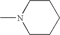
CN1CCCCC1
